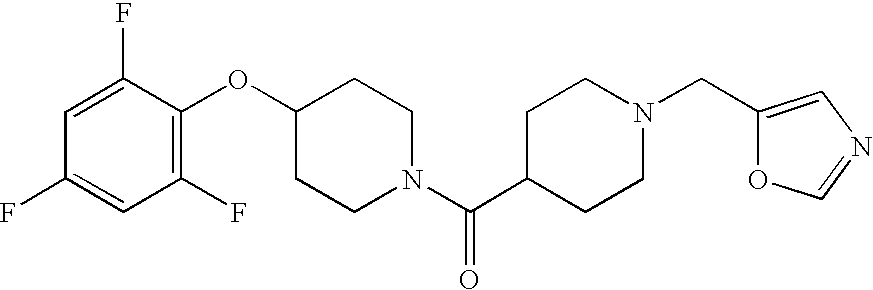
C1(OC2=C(F)C=C(F)C=C2F)CCN(C(C2CCN(CC3=CN=CO3)CC2)=O)CC1
